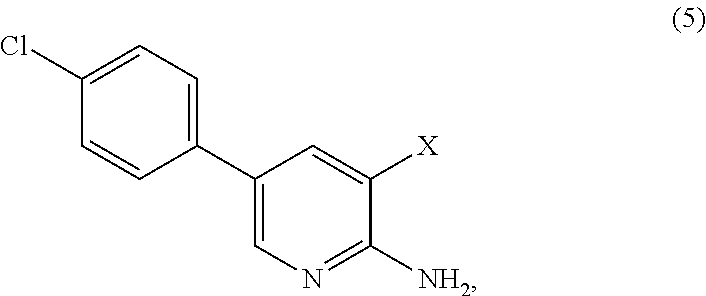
C1(C2=CC=C(Cl)C=C2)=CN=C([NH2])C([X])=C1
